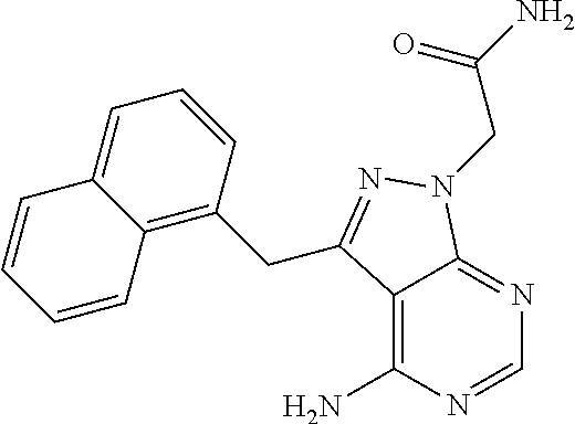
C12=C(N)N=CN=C1N(CC(=O)N)N=C2CC1=C2C(=CC=C1)C=CC=C2
